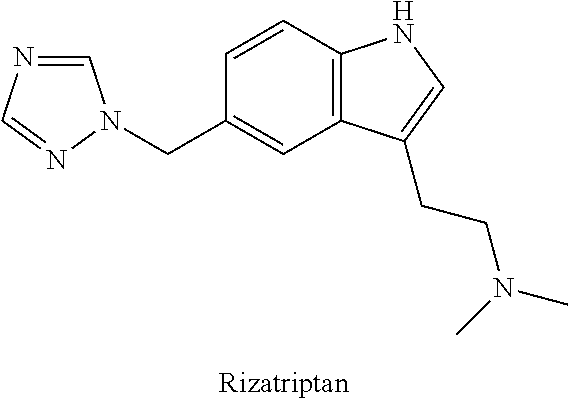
N1=CN(CC2=CC3=C(C=C2)NC=C3CCN(C)C)N=C1
